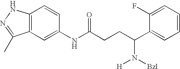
C12=C(C=C(NC(CCC(C3=CC=CC=C3F)N([Bzl])[H])=O)C=C1)C(C)=NN2
